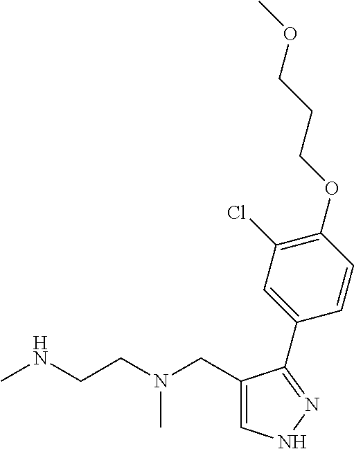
C1=C(CN(CCNC)C)C(C2=CC(Cl)=C(OCCCOC)C=C2)=NN1
